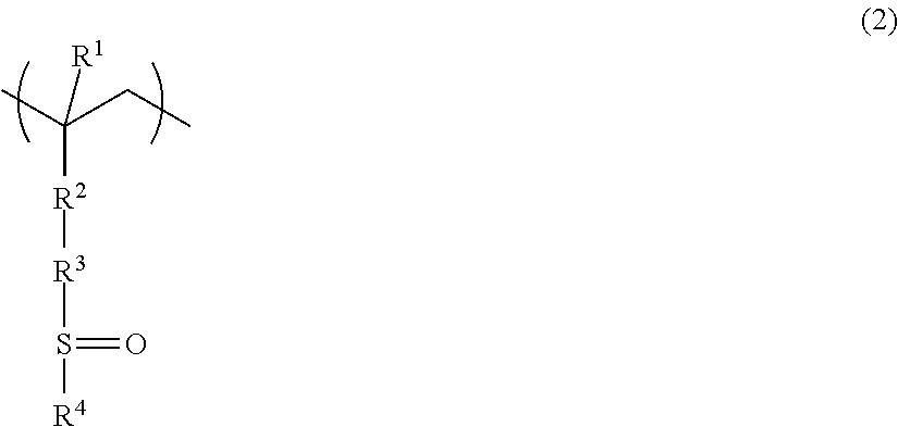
CC(CC)([R2][R3]S([R4])=O)[R1]
